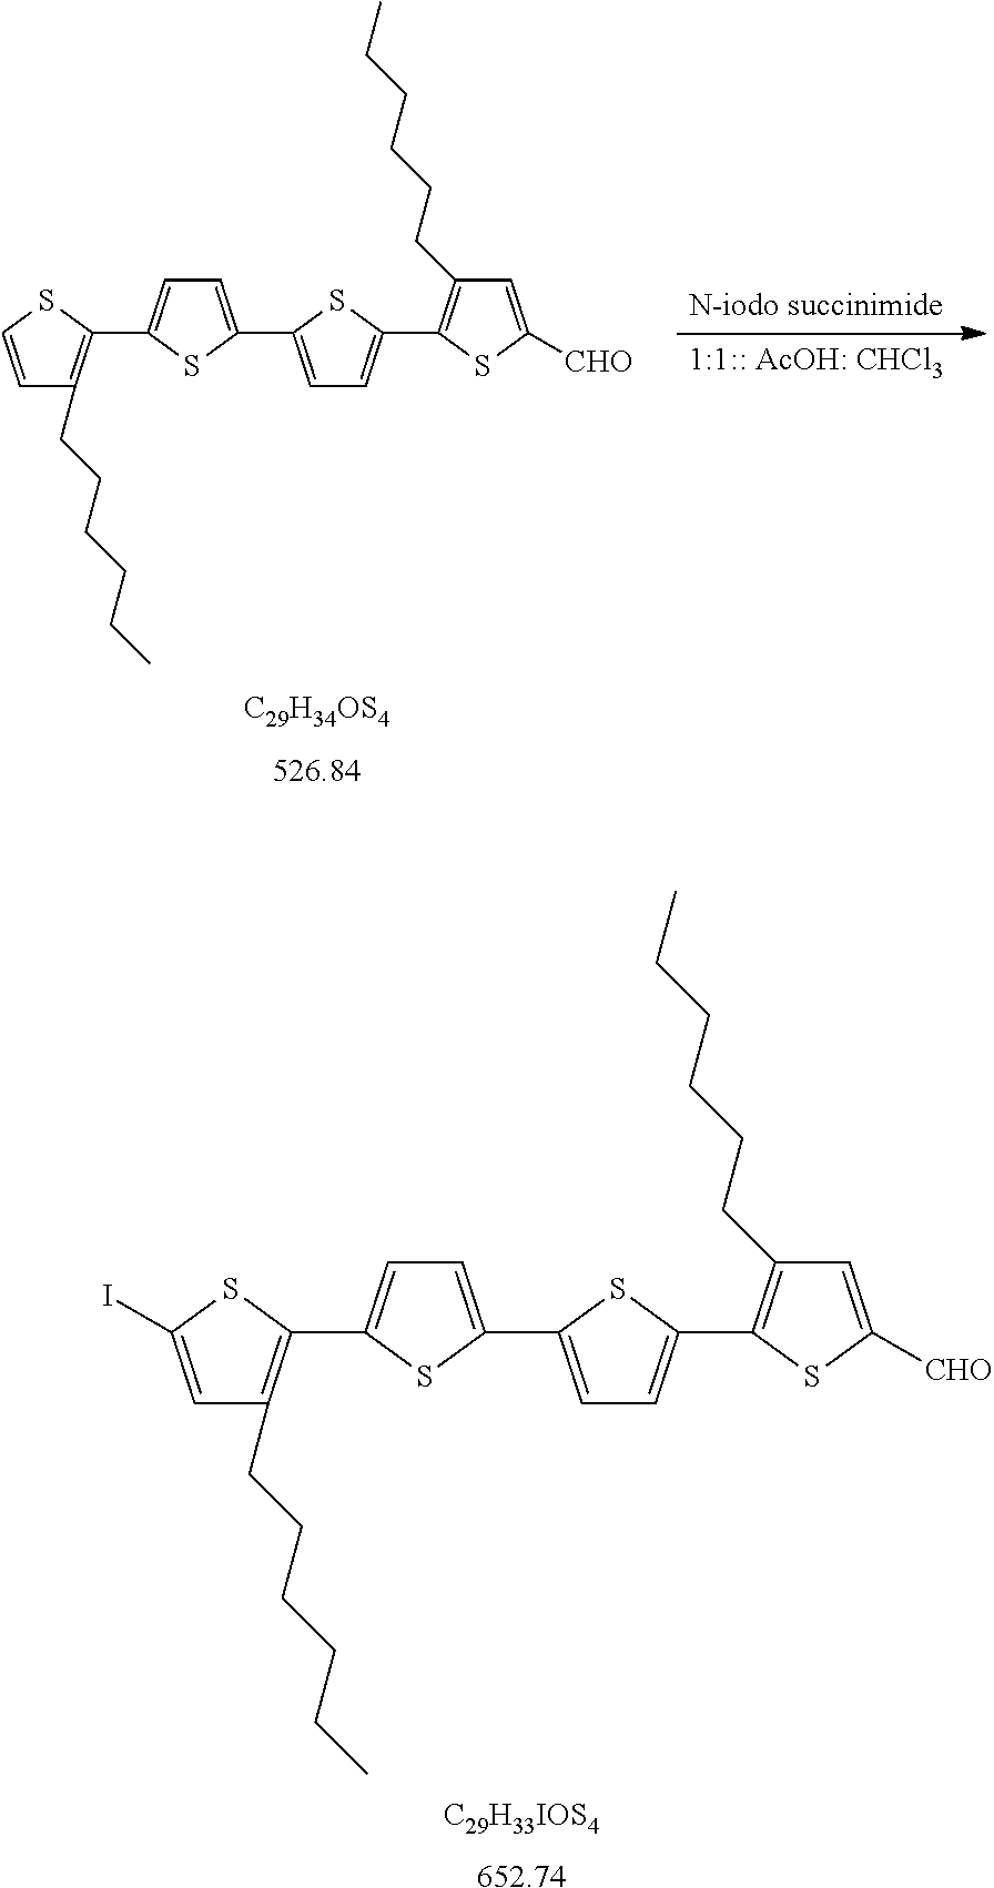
[C29H33IOS4].[652.74].C1=C(I)SC(C2=CC=C(C3=CC=C(C4=C(CCCCCC)C=C([CHO])S4)S3)S2)=C1CCCCCC.[C29H34OS4].[526.84].C1=CSC(C2=CC=C(C3=CC=C(C4=C(CCCCCC)C=C([CHO])S4)S3)S2)=C1CCCCCC
